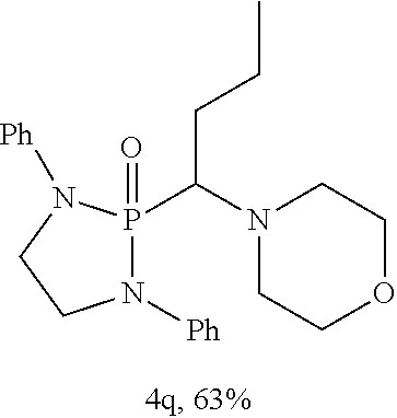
N1([Ph])P(C(N2CCOCC2)CCC)(=O)N([Ph])CC1
